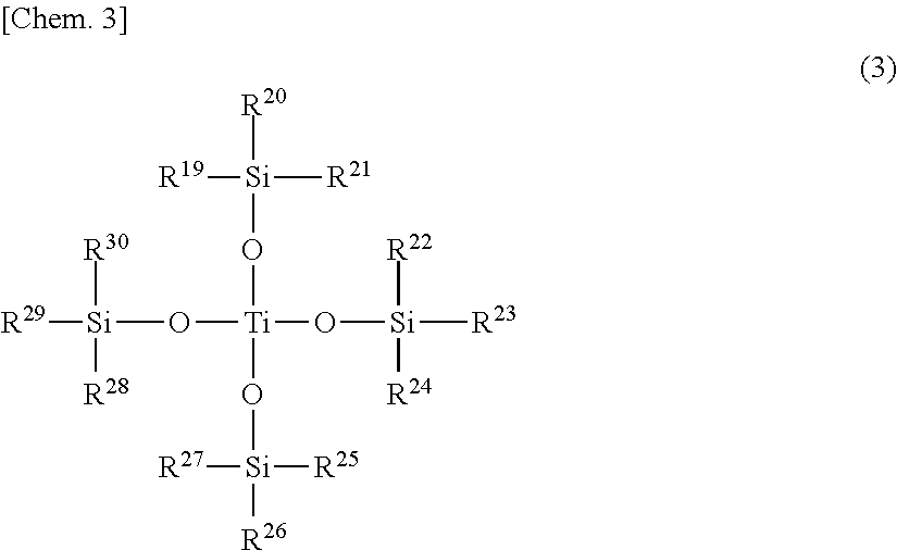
[R29][Si](O[Ti](O[Si]([R23])([R22])[R24])(O[Si]([R20])([R19])[R21])O[Si]([R26])([R25])[R27])([R28])[R30]
